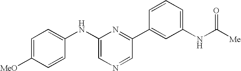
C1=C([MeO])C=CC(NC2=CN=CC(C3=CC(NC([Me])=O)=CC=C3)=N2)=C1
